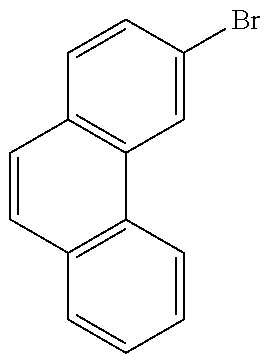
C1=CC2=C(C3=C1C=CC(Br)=C3)C=CC=C2
